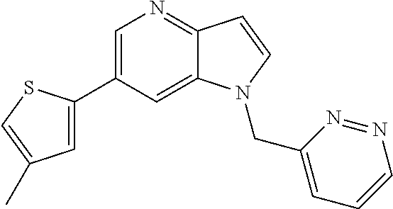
C1=C(C2=CC(C)=CS2)C=C2C(=N1)C=CN2CC1=CC=CN=N1
